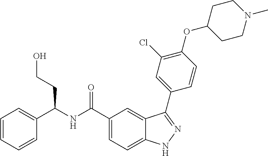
C1=CC=CC(C(NC(C2=CC=C3C(=C2)C(C2=CC(Cl)=C(OC4CCN(C)CC4)C=C2)=NN3)=O)CCO)=C1
